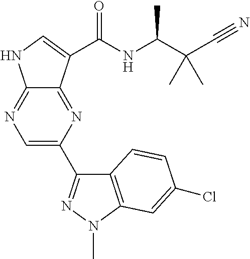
C1=C(C2=NN(C)C3=C2C=CC(Cl)=C3)N=C2C(=N1)NC=C2C(NC(C(C#N)(C)C)C)=O
